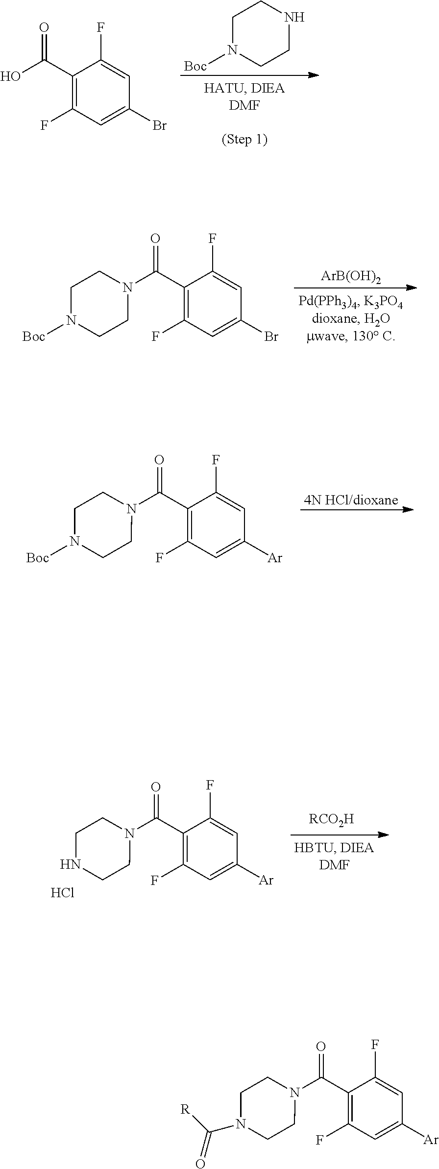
C1(C(N2CCN([Boc])CC2)=O)=C(F)C=C(Br)C=C1F.[ArB(OH)2].[4N HCl/dioxane].C1(C(N2CCN([Boc])CC2)=O)=C(F)C=C([Ar])C=C1F.C1(C(N2CCNCC2)=O)=C(F)C=C([Ar])C=C1F.[RCO2H].Cl.C1(C(O)=O)=C(F)C=C(Br)C=C1F.C1N([Boc])CCNC1.C1(C(N2CCN(C([R])=O)CC2)=O)=C(F)C=C([Ar])C=C1F
